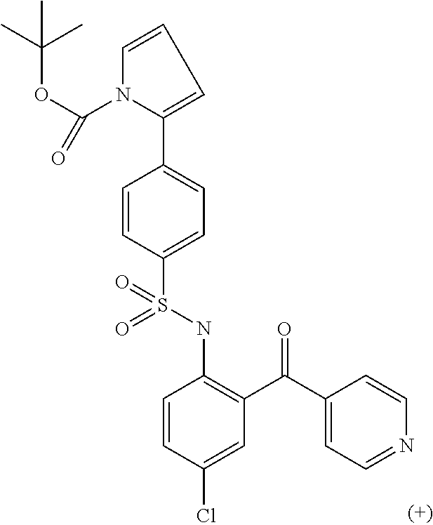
C1=CC(S(NC2=C(C(=O)C3=CC=NC=C3)C=C(Cl)C=C2)(=O)=O)=CC=C1C1=CC=CN1C(OC(C)(C)C)=O
